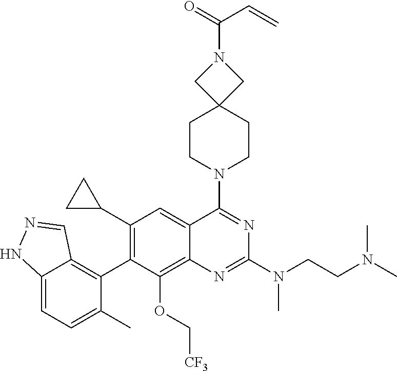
C12=CC=C(C)C(C3=C(C4CC4)C=C4C(=C3OC[CF3])N=C(N(CCN(C)C)C)N=C4N3CCC4(CC3)CN(C(=O)C=C)C4)=C1C=NN2
